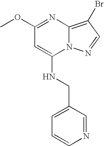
C1(OC)=NC2=C(Br)C=NN2C(NCC2=CC=CN=C2)=C1
